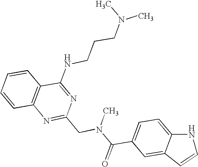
C1=CC2=C(C=C1)C(NCCCN(C)C)=NC(CN(C(C1=CC=C3C(=C1)C=CN3)=O)C)=N2
